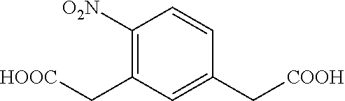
C1([O2N])=C(C[HOOC])C=C(C[COOH])C=C1
